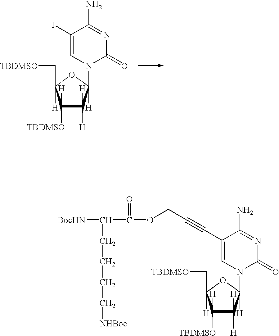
C1([TBDMSO])([H])C([H])([H])C(N2C(=O)N=C(N)C(I)=C2)([H])OC1(C[TBDMSO])[H].C1([TBDMSO])([H])C([H])([H])C(N2C(=O)N=C(N)C(C#CCOC(C([BocHN])CCCC[NHBoc])=O)=C2)([H])OC1(C[TBDMSO])[H]
